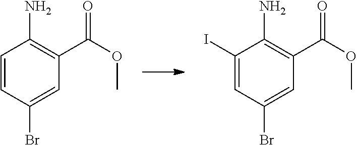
C1=CC(Br)=CC(C(OC)=O)=C1N.C1(I)=CC(Br)=CC(C(OC)=O)=C1N
